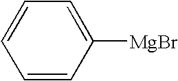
C1=CC([MgBr])=CC=C1
